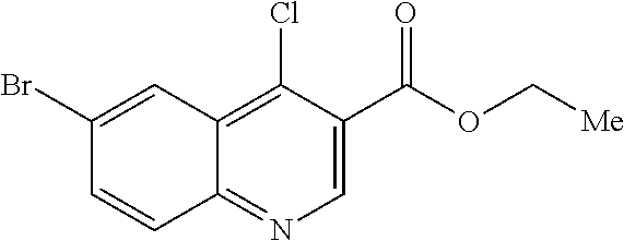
C1(Br)=CC2=C(Cl)C(C(OC[Me])=O)=CN=C2C=C1
